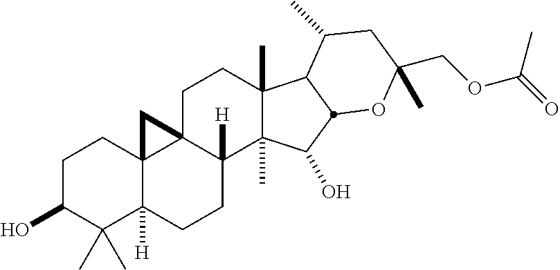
C1C(O)C(C)(C)C2([H])C3(C1)C1(C([H])(CC2)C2(C)C(C)(CC1)C1C(C)CC(COC(=O)C)(C)OC1C2O)C3
